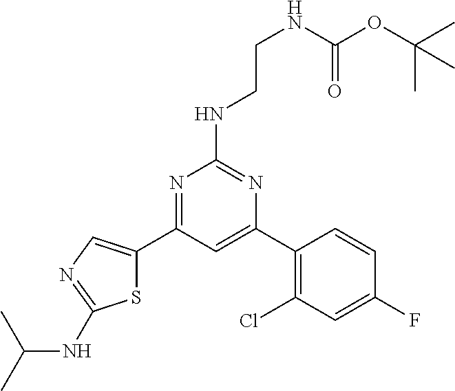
N1=C(C2=CN=C(NC(C)C)S2)C=C(C2=C(Cl)C=C(F)C=C2)N=C1NCCNC(OC(C)(C)C)=O
